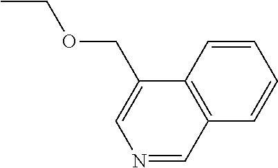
CCOCC1=CN=CC2=C1C=CC=C2
